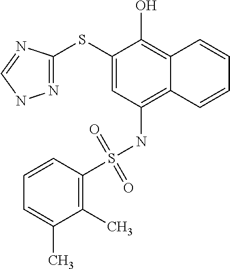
N1=C(SC2=CC(NS(=O)(=O)C3=C(C)C(C)=CC=C3)=C3C(=C2O)C=CC=C3)N=CN1
